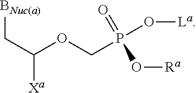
C(C(OCP(O[La])(=O)O[Ra])[Xa])[BNuc(a)]
